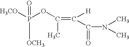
[H3CO]P(OC(C)=C([H])C(=O)N(C)C)(=O)[OCH3]
